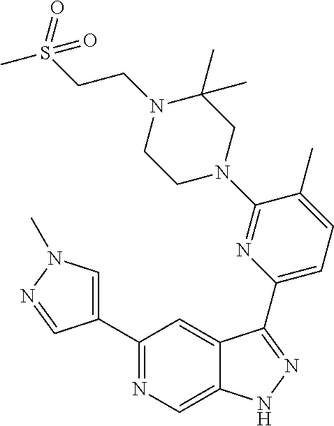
C1(C2=CN(C)N=C2)=NC=C2C(=C1)C(C1=CC=C(C)C(N3CC(C)(C)N(CCS(C)(=O)=O)CC3)=N1)=NN2
